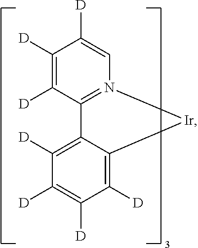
C1([D])=C2C(=C([D])C([D])=C1[D])C1=N(C=C([D])C([D])=C1[D])[Ir]2
